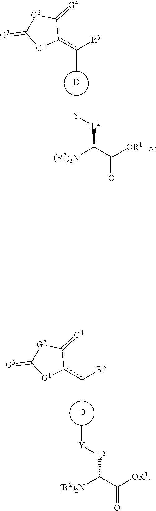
[D].[L2](C(C([OR1])=O)[(R2)2N])[Y]C.Cc(c1C(=[G4])[G2]C(=[G3])[G1]1)[R3].[D].[L2](C(C([OR1])=O)[(R2)2N])[Y]C.Cc(c1C(=[G4])[G2]C(=[G3])[G1]1)[R3]
